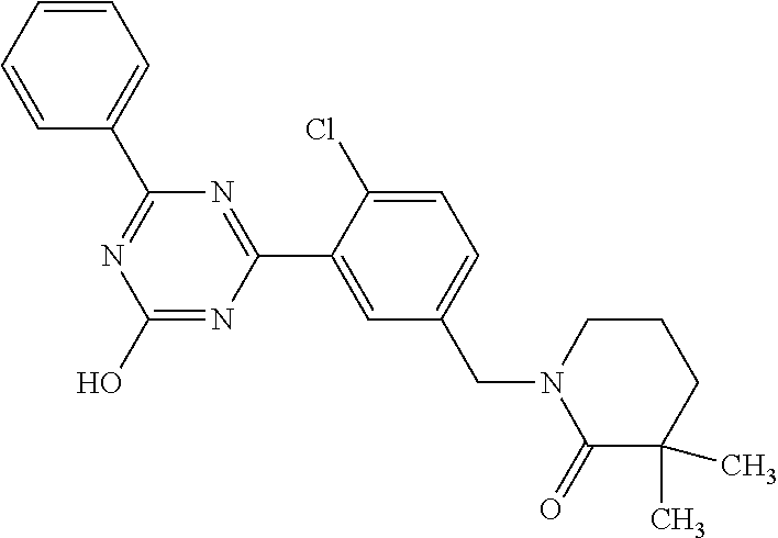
N1=C(C2=CC=CC=C2)N=C(C2=CC(CN3C(=O)C(C)(C)CCC3)=CC=C2Cl)N=C1O
